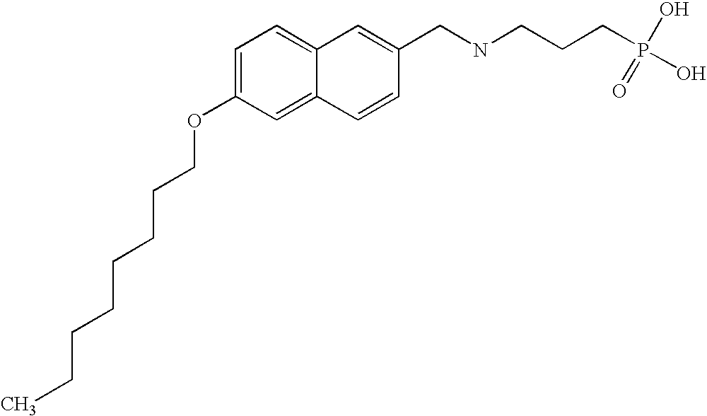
C1=C(OCCCCCCCC)C=C2C(=C1)C=C(CNCCCP(O)(O)=O)C=C2
